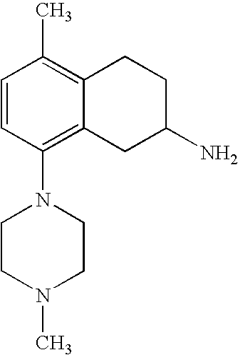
C1=CC(N2CCN(C)CC2)=C2C(=C1C)CCC(N)C2
